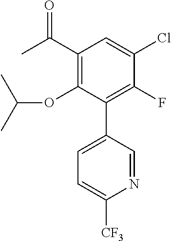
CC(C1=C(OC(C)C)C(C2=CC=C([CF3])N=C2)=C(F)C(Cl)=C1)=O
